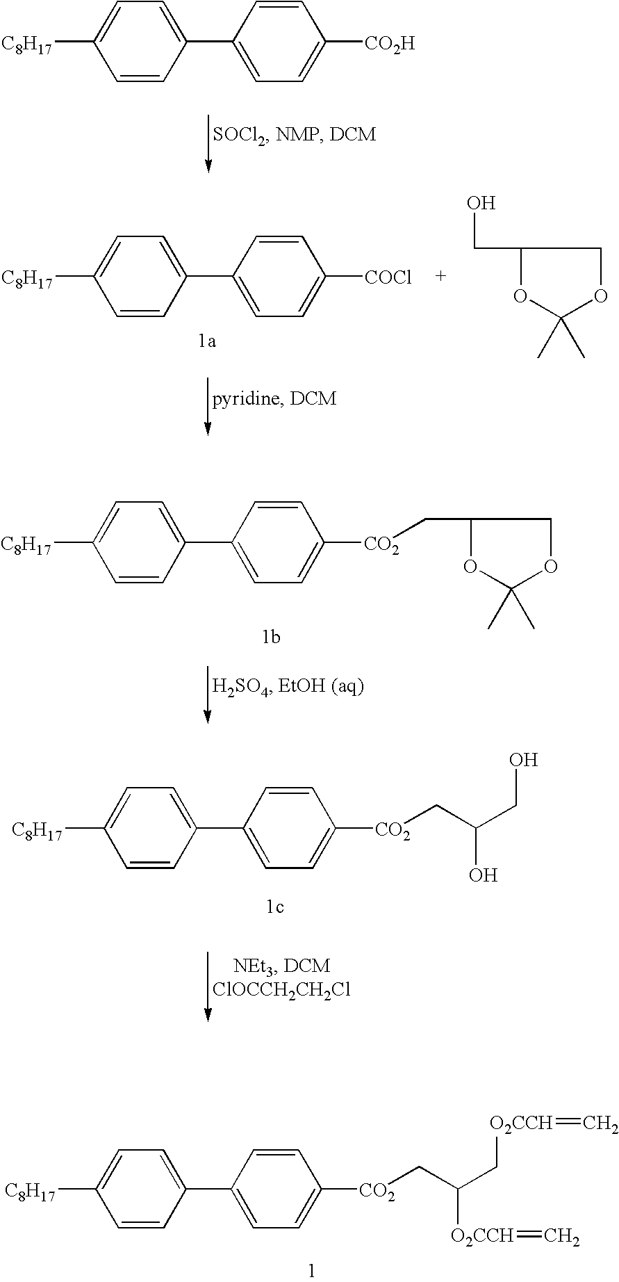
[C8H17]C1=CC=C(C2=CC=C([CO2H])C=C2)C=C1.[C8H17]C1=CC=C(C2=CC=C([COCl])C=C2)C=C1.OCC1OC(C)(C)OC1.[C8H17]C1=CC=C(C2=CC=C([CO2]CC3OC(C)(C)OC3)C=C2)C=C1.[C8H17]C1=CC=C(C2=CC=C([CO2]CC(CO)O)C=C2)C=C1.[C8H17]C1=CC=C(C2=CC=C([CO2]CC(C[O2CCH]=C)[O2CCH]=C)C=C2)C=C1
